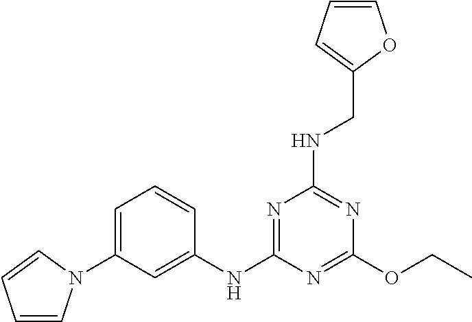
C1(OCC)=NC(NC2=CC(N3C=CC=C3)=CC=C2)=NC(NCC2=CC=CO2)=N1
